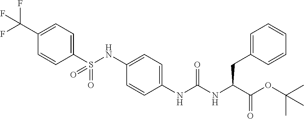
C1(S(NC2=CC=C(NC(NC(C(OC(C)(C)C)=O)CC3=CC=CC=C3)=O)C=C2)(=O)=O)=CC=C(C(F)(F)F)C=C1
